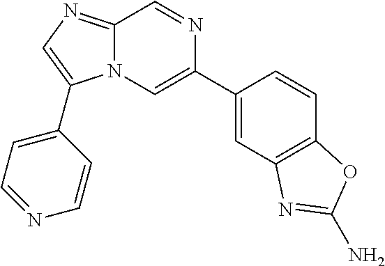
N12C(=NC=C1C1=CC=NC=C1)C=NC(C1=CC3=C(C=C1)OC(N)=N3)=C2
